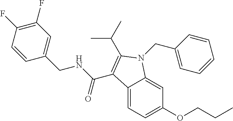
C1(F)=C(F)C=CC(CNC(=O)C2=C(C(C)C)N(CC3=CC=CC=C3)C3=CC(OCCC)=CC=C32)=C1
